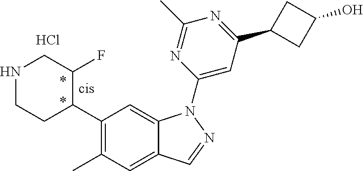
C1(C2C(F)CNCC2)=C(C)C=C2C(=C1)N(C1=CC(C3CC(O)C3)=NC(C)=N1)N=C2.Cl
